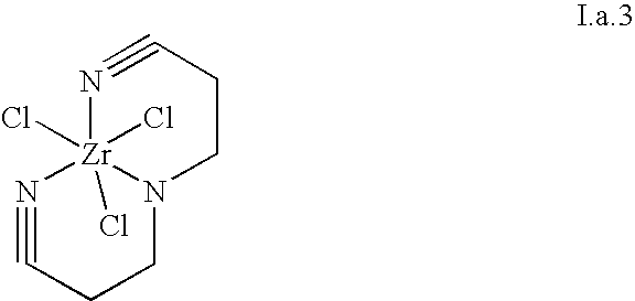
N1#CCCN2[Zr]1(Cl)(Cl)(Cl)N#CCC2
